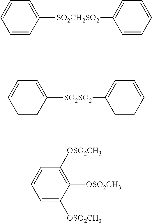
C1=C([SO2CH2SO2]C2=CC=CC=C2)C=CC=C1.C1=C([SO2SO2]C2=CC=CC=C2)C=CC=C1.C1([OSO2CH3])=C([OSO2CH3])C([OSO2CH3])=CC=C1
